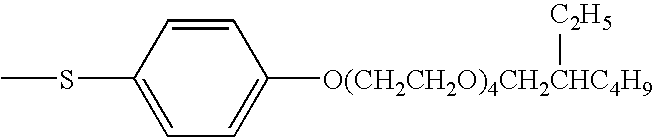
C1=C(SC)C=CC([O(CH2CH2O)4CH2CHC4H9][C2H5])=C1
